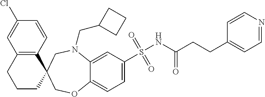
C12=C(C=CC(Cl)=C1)C1(CCC2)COC2=CC=C(S(=O)(=O)NC(CCC3=CC=NC=C3)=O)C=C2N(CC2CCC2)C1
